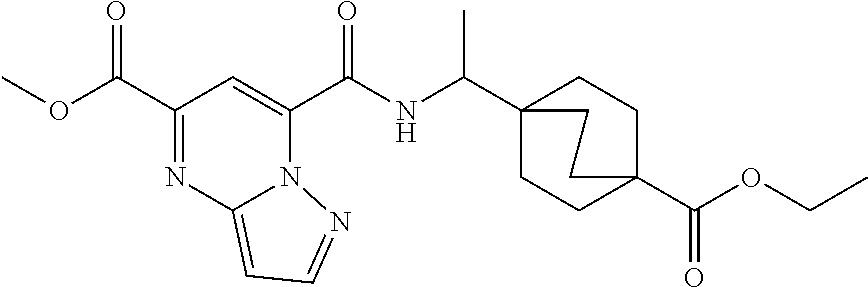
C1CC2(C(OCC)=O)CCC1(C(C)NC(C1=CC(C(OC)=O)=NC3=CC=NN31)=O)CC2
